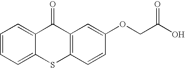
C1=CC=C2C(=C1)C(=O)C1=C(C=CC(OCC(O)=O)=C1)S2
